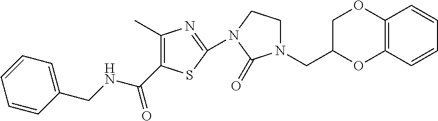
C(NCC1=CC=CC=C1)(=O)C1=C(C)N=C(N2CCN(CC3OC4=C(OC3)C=CC=C4)C2=O)S1
